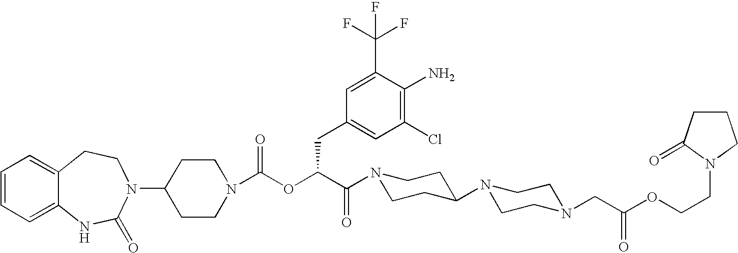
C12=CC=CC=C1NC(=O)N(C1CCN(C(OC(C(=O)N3CCC(N4CCN(CC(OCCN5CCCC5=O)=O)CC4)CC3)CC3=CC(Cl)=C(N)C(C(F)(F)F)=C3)=O)CC1)CC2
